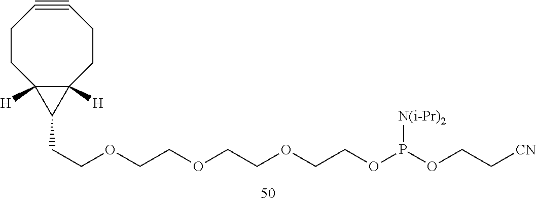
C12([H])C([H])(C1CCOCCOCCOCCOP(OCC[CN])[N(i-Pr)2])CCC#CCC2
